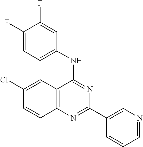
C1(Cl)=CC2=C(C=C1)N=C(C1=CN=CC=C1)N=C2NC1=CC=C(F)C(F)=C1
